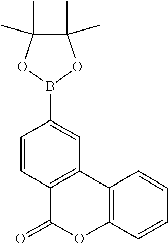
C12=C(C=C(B3OC(C)(C)C(C)(C)O3)C=C1)C1=C(OC2=O)C=CC=C1
